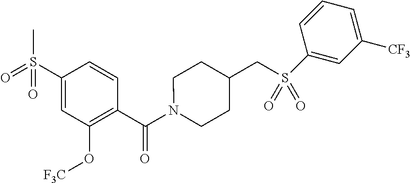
C1(S(=O)(C)=O)=CC(O[F3C])=C(C(N2CCC(CS(C3=CC([CF3])=CC=C3)(=O)=O)CC2)=O)C=C1
